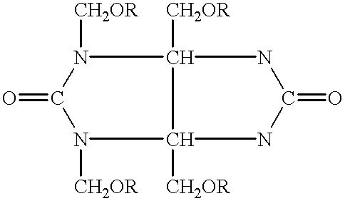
N1([CH2OR])C(=O)N([CH2OR])C2([CH2OR])NC(=O)NC12[CH2OR]
